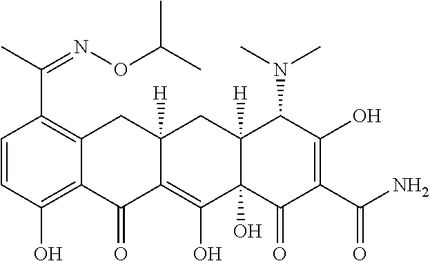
C1=CC(O)=C2C(=C1C(C)=NOC(C)C)CC1([H])C(=C(O)C3(O)C([H])(C1)C(N(C)C)C(O)=C(C(N)=O)C3=O)C2=O
